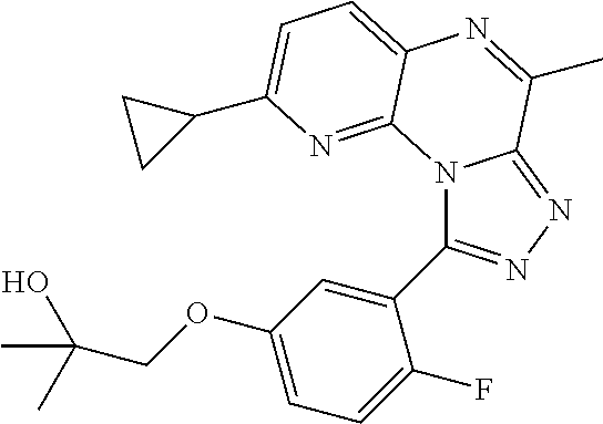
N12C(C3=CC(OCC(C)(C)O)=CC=C3F)=NN=C1C(C)=NC1=CC=C(C3CC3)N=C21
